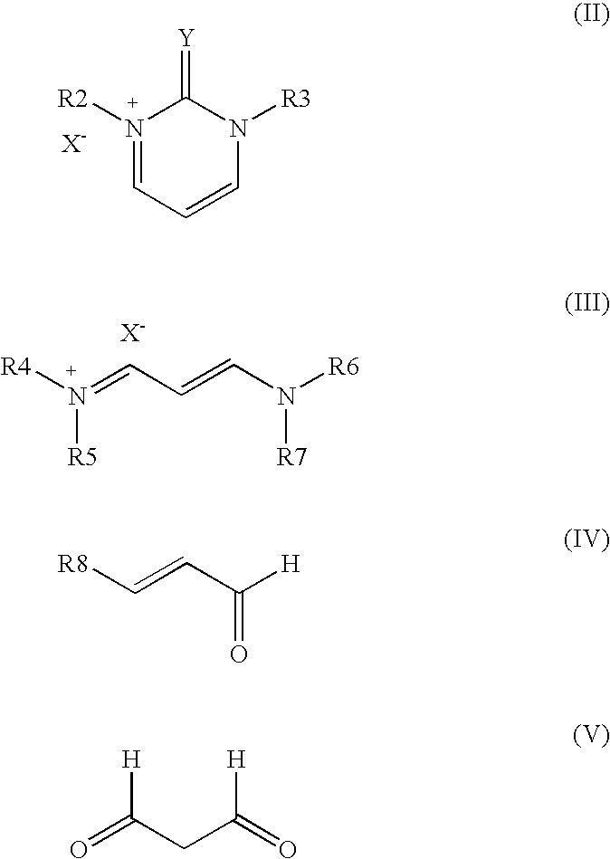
N1([R2])=CC=CN([R3])C1=[Y].[R4]N(=CC=CN([R6])[R7])[R5].[R8]C=CC([H])=O.[H]C(CC([H])=O)=O
